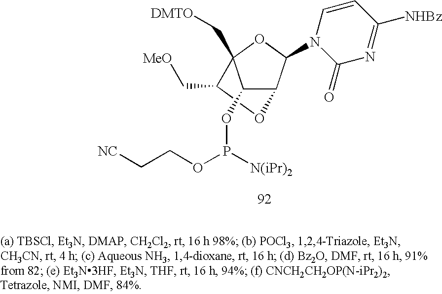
C1(C[MeO])OC2C(OP(OCC[NC])[N(iPr)2])C1(C[DMTO])OC2N1C(=O)N=C([NHBz])C=C1
